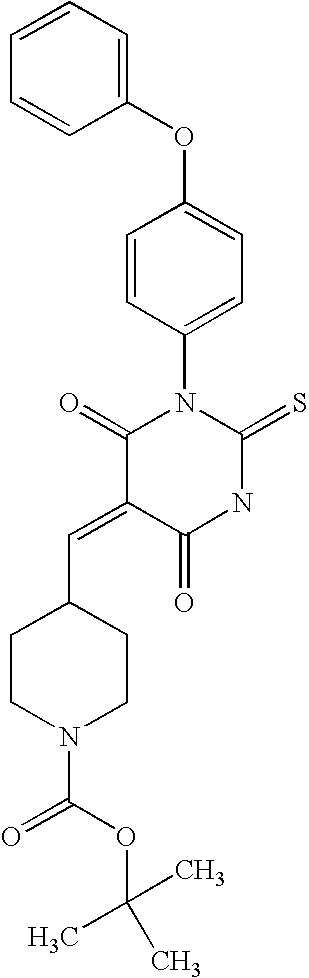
C1(OC2=CC=C(N3C(=O)C(=CC4CCN(C(OC(C)(C)C)=O)CC4)C(=O)NC3=S)C=C2)=CC=CC=C1
